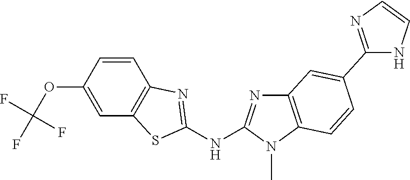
O(C1=CC2=C(C=C1)N=C(NC1=NC3=C(N1C)C=CC(C1=NC=CN1)=C3)S2)C(F)(F)F
